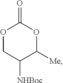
O1CC([NHBoc])C([Me])OC1=O
